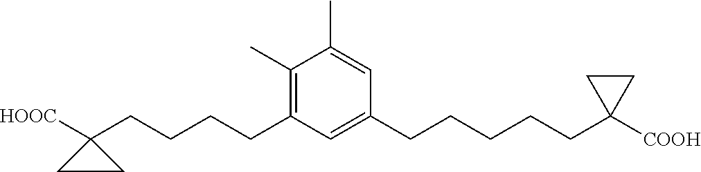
C(CCCC1([HOOC])CC1)C1=C(C)C(C)=CC(CCCCCC2([COOH])CC2)=C1
